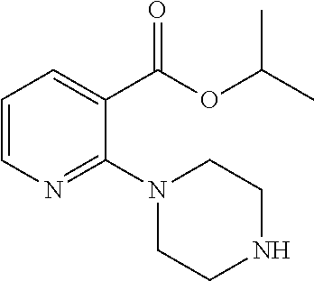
C1=CN=C(N2CCNCC2)C(C(OC(C)C)=O)=C1
